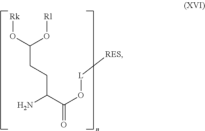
NC(CCC(O[Rk])O[Rl])C(O[L][RES])=O
